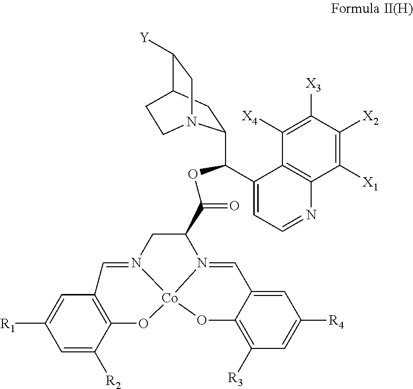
C1=C([R2])C2=C(C=C1[R1])C=N1[Co]3(N(=CC4=CC([R4])=CC([R3])=C4O3)C(C(OC(C3=CC=NC4=C3C([X4])=C([X3])C([X2])=C4[X1])C3CC4C([Y])CN3CC4)=O)C1)O2
